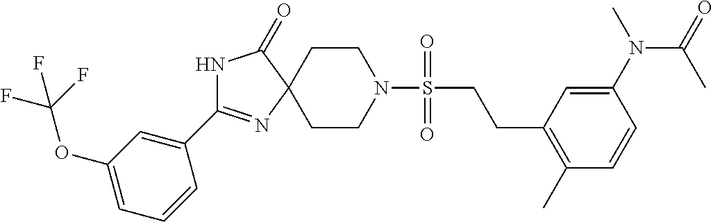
C1CN(S(=O)(CCC2=C(C)C=CC(N(C)C(C)=O)=C2)=O)CCC12C(=O)NC(C1=CC(OC(F)(F)F)=CC=C1)=N2
